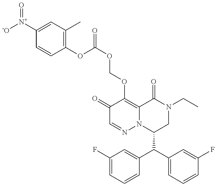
C1(C(C2=CC=CC(F)=C2)C2=CC(F)=CC=C2)CN(CC)C(=O)C2=C(OCOC(=O)OC3=C(C)C=C([N+]([-O])=O)C=C3)C(=O)C=NN12
